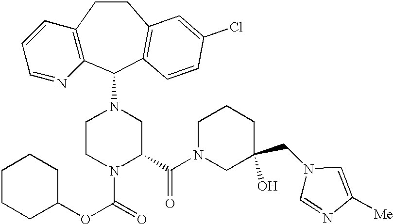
C12=C(C(N3CCN(C(=O)OC4CCCCC4)C(C(N4CC(CN5C=NC([Me])=C5)(O)CCC4)=O)C3)C3=C(CC1)C=C(Cl)C=C3)N=CC=C2
